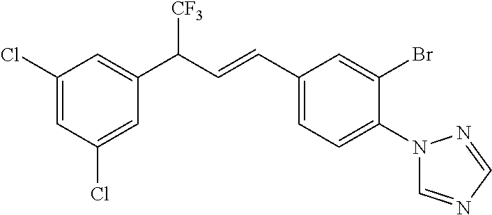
C1(Cl)=CC(Cl)=CC(C([CF3])C=CC2=CC=C(N3C=NC=N3)C(Br)=C2)=C1
